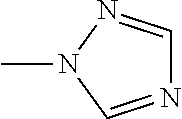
CN1C=NC=N1
